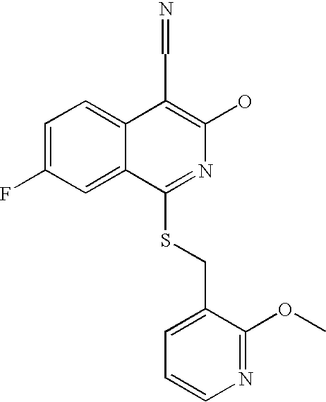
C1=C(F)C=C2C(=C1)C(C=N)=C(O)N=C2SCC1=CC=CN=C1OC
